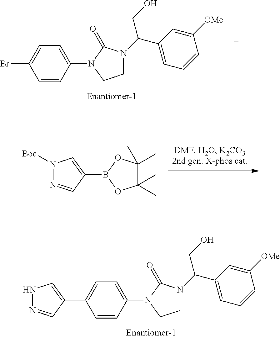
C1=CC(Br)=CC=C1N1CCN(C(C2=CC=CC([OMe])=C2)CO)C1=O.C1(C)(C)C(C)(C)OB(C2=CN([Boc])N=C2)O1.C1=CC(C2=CNN=C2)=CC=C1N1CCN(C(C2=CC=CC([OMe])=C2)CO)C1=O
